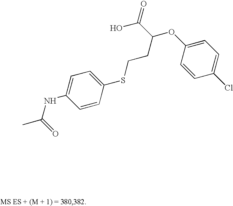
CC(NC1=CC=C(SCCC(OC2=CC=C(Cl)C=C2)C(=O)O)C=C1)=O
